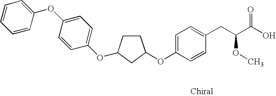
O(C1CCC(OC2=CC=C(OC3=CC=CC=C3)C=C2)C1)C1=CC=C(CC(C(O)=O)OC)C=C1
